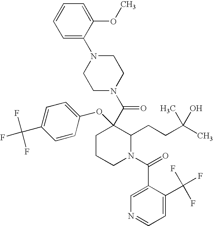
C1N(C(=O)C2(OC3=CC=C(C(F)(F)F)C=C3)CCCN(C(C3=CN=CC=C3C(F)(F)F)=O)C2CCC(C)(C)O)CCN(C2=CC=CC=C2OC)C1
